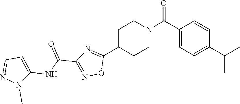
C1C(C2=NC(C(=O)NC3=CC=NN3C)=NO2)CCN(C(=O)C2=CC=C(C(C)C)C=C2)C1
